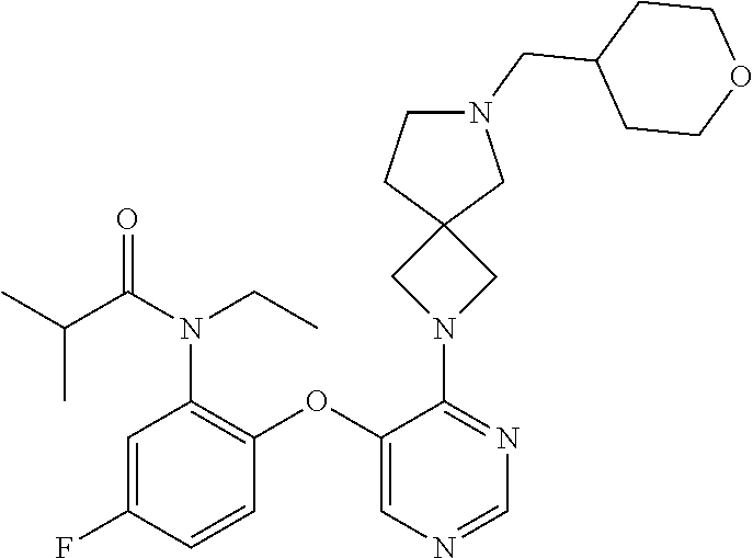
C1=C(F)C=CC(OC2=CN=CN=C2N2CC3(C2)CN(CC2CCOCC2)CC3)=C1N(CC)C(C(C)C)=O
